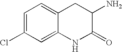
C1=C(Cl)C=C2C(=C1)CC(N)C(=O)N2
